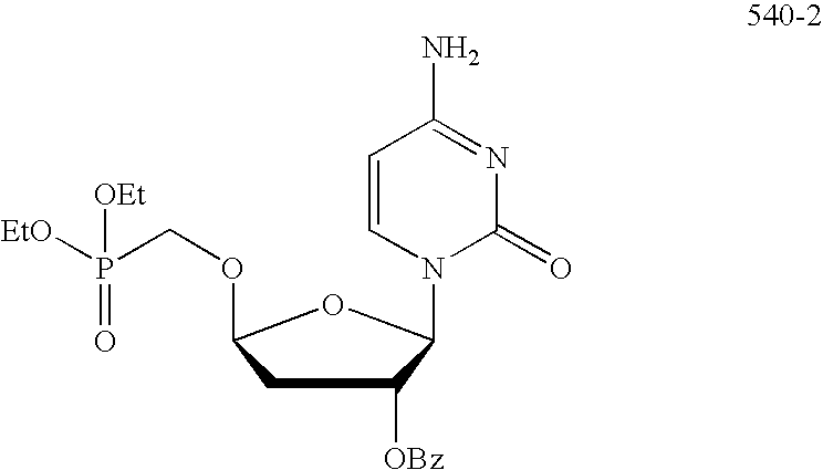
C1C([OBz])C(N2C(=O)N=C(N)C=C2)OC1OCP([EtO])([OEt])=O
